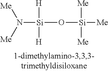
[Si](O[Si]([Me])([Me])[Me])([H])([H])N([Me])[Me]
